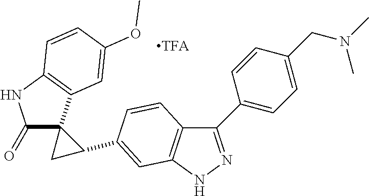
C12(CC1C1=CC3=C(C=C1)C(C1=CC=C(CN(C)C)C=C1)=NN3)C(=O)NC1=C2C=C(OC)C=C1
